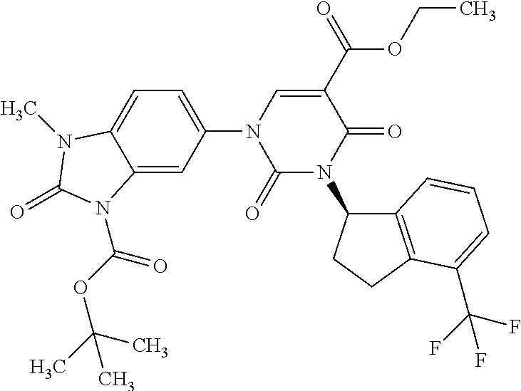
C1(=O)N(C2C3=C(CC2)C(C(F)(F)F)=CC=C3)C(=O)C(C(OCC)=O)=CN1C1=CC=C2C(=C1)N(C(OC(C)(C)C)=O)C(=O)N2C
